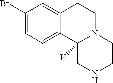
C1(Br)=CC=C2C(=C1)CCN1C2([H])CNCC1
